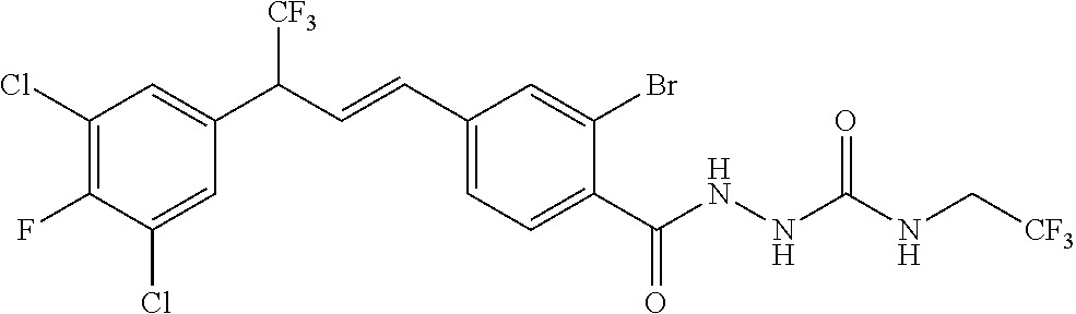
C1(Cl)=C(F)C(Cl)=CC(C(C=CC2=CC=C(C(NNC(NC[CF3])=O)=O)C(Br)=C2)[CF3])=C1
